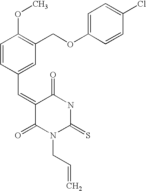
C1=CC(C=C2C(=O)N(CC=C)C(=S)NC2=O)=CC(COC2=CC=C(Cl)C=C2)=C1OC
